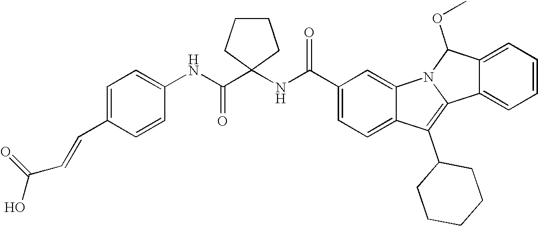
C1(C(NC2(C(NC3=CC=C(C=CC(=O)O)C=C3)=O)CCCC2)=O)=CC=C2C(=C1)N1C(=C2C2CCCCC2)C2=CC=CC=C2C1OC
